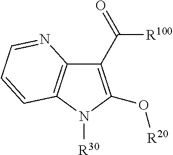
C1(C(=O)[R100])=C(O[R20])N([R30])C2=C1N=CC=C2
